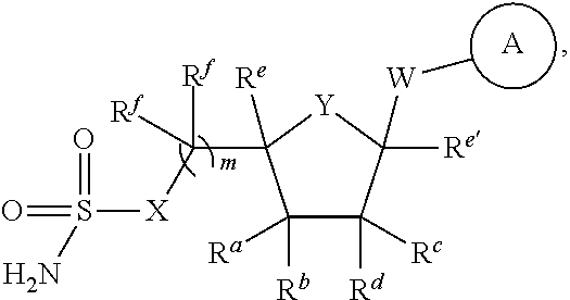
C1([Ra])([Rb])C([Rc])([Rd])C([W]C)([Re])[Y]C1(C([X]S(N)(=O)=O)([Rf])[Rf])[Re].[A]
